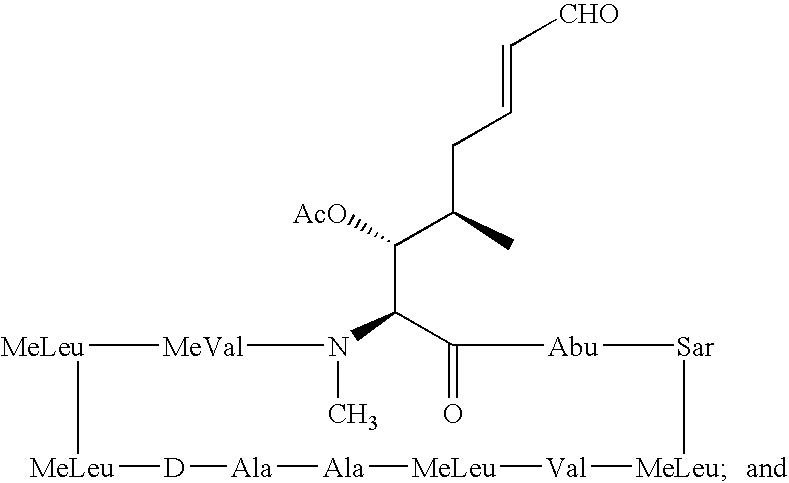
[MeLeu]1[MeVal]N(C)C(C([AcO])C(CC=C[CHO])C)C(=O)[Abu][Sar][MeLeu][Val][MeLeu][Ala][Ala][D][MeLeu]1
